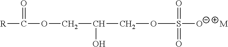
O(S([O-])(=O)=O)CC(COC([R])=O)O.[M]
